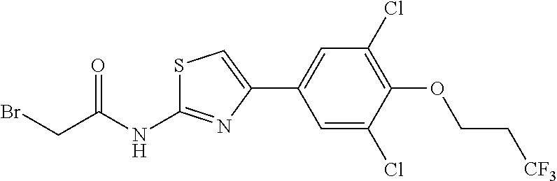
C1=C(Cl)C(OCC[CF3])=C(Cl)C=C1C1=CSC(NC(CBr)=O)=N1
